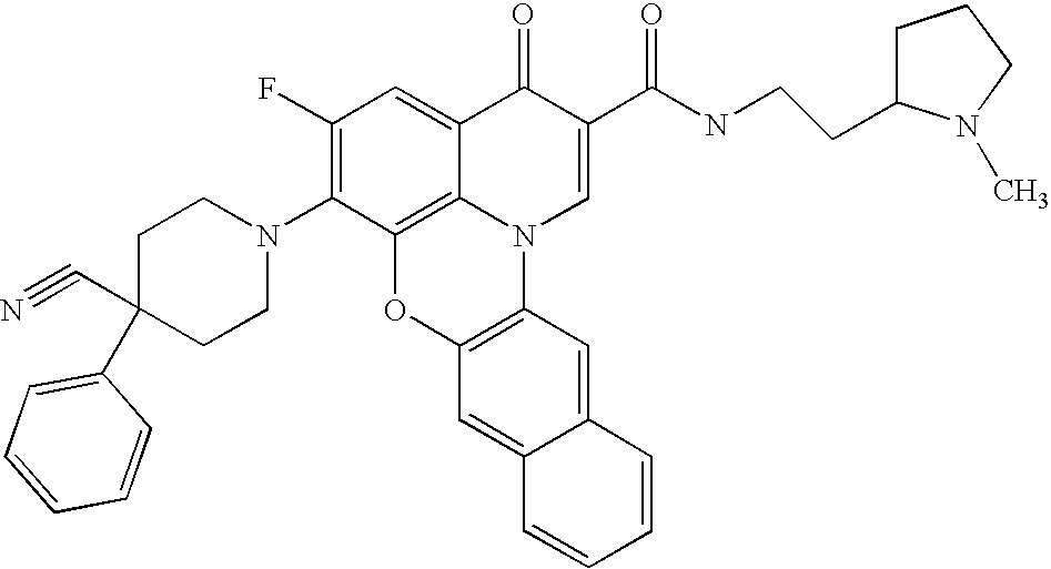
C1(F)=C(N2CCC(C3=CC=CC=C3)(C#N)CC2)C2=C3C(=C1)C(=O)C(C(NCCC1CCCN1C)=O)=CN3C1=C(O2)C=C2C(=C1)C=CC=C2
